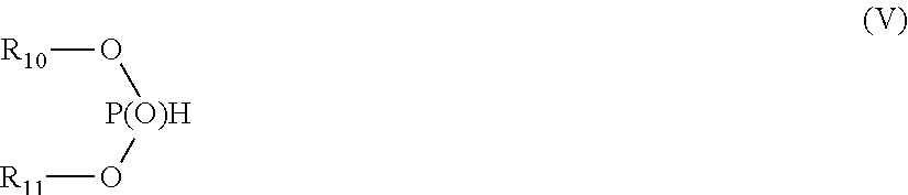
[R10]O[P(O)H]O[R11]
